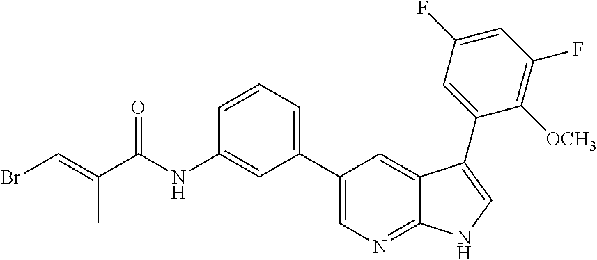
C(=C(C(NC1=CC(C2=CN=C3C(=C2)C(C2=CC(F)=CC(F)=C2[OCH3])=CN3)=CC=C1)=O)C)Br
